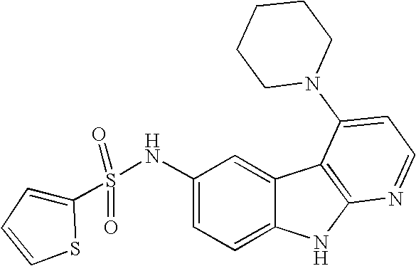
C1(NS(C2=CC=CS2)(=O)=O)=CC=C2C(=C1)C1=C(N2)N=CC=C1N1CCCCC1
